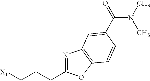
[X1]CCCC1=NC2=C(O1)C=CC(C(N(C)C)=O)=C2
